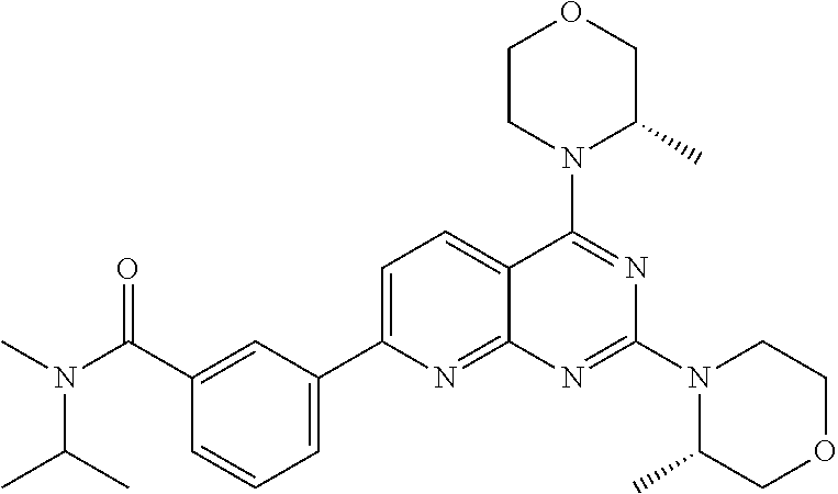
C1(C(=O)N(C)C(C)C)=CC(C2=CC=C3C(=N2)N=C(N2C(C)COCC2)N=C3N2C(C)COCC2)=CC=C1
